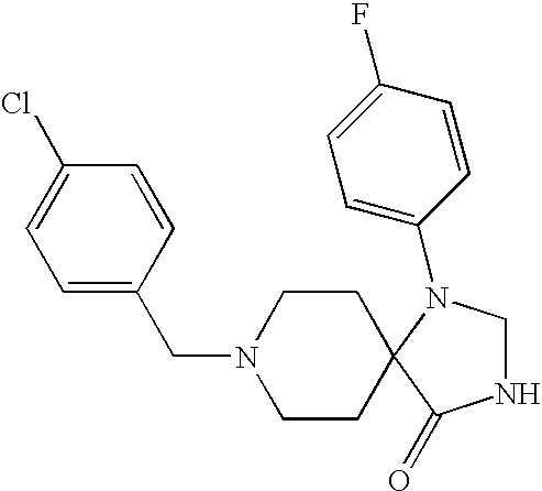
N1CN(C2=CC=C(F)C=C2)C2(C1=O)CCN(CC1=CC=C(Cl)C=C1)CC2
